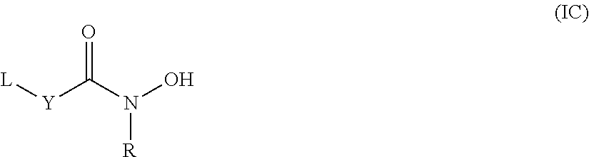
[L][Y]C(N(O)[R])=O
